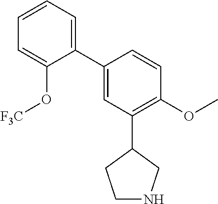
C1(C2=CC(C3CCNC3)=C(OC)C=C2)=CC=CC=C1O[F3C]
